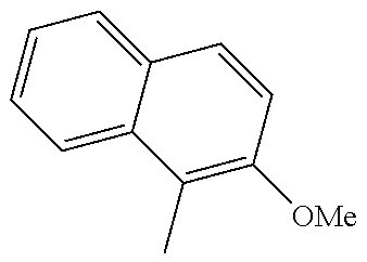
C1=C2C(=CC=C1)C=CC([OMe])=C2C
